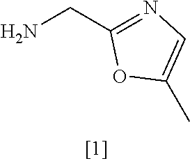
NCC1=NC=C(C)O1
